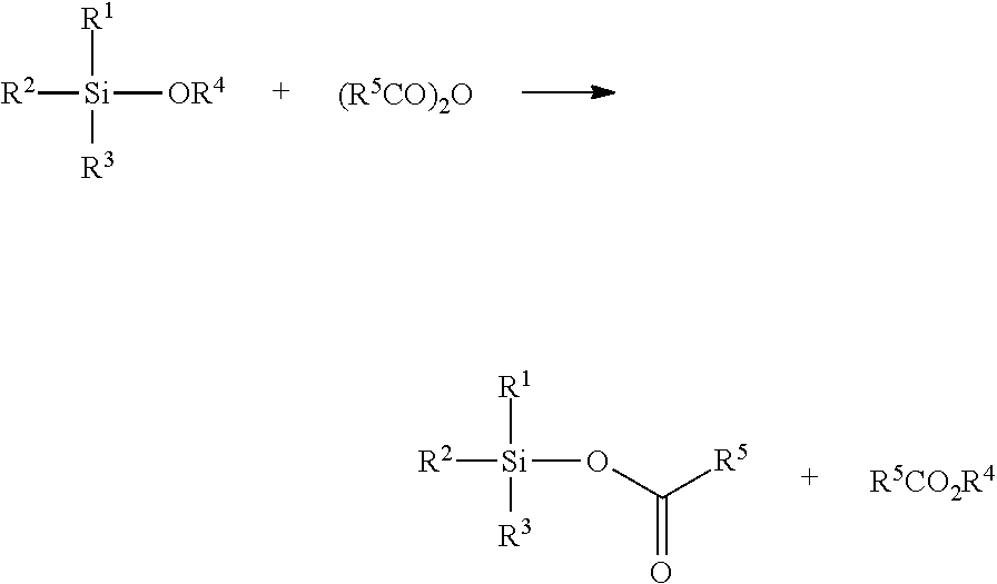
[R2][Si]([OR4])([R1])[R3].[(R5CO)2O].[R2][Si](OC([R5])=O)([R1])[R3].[R5CO2R4]
